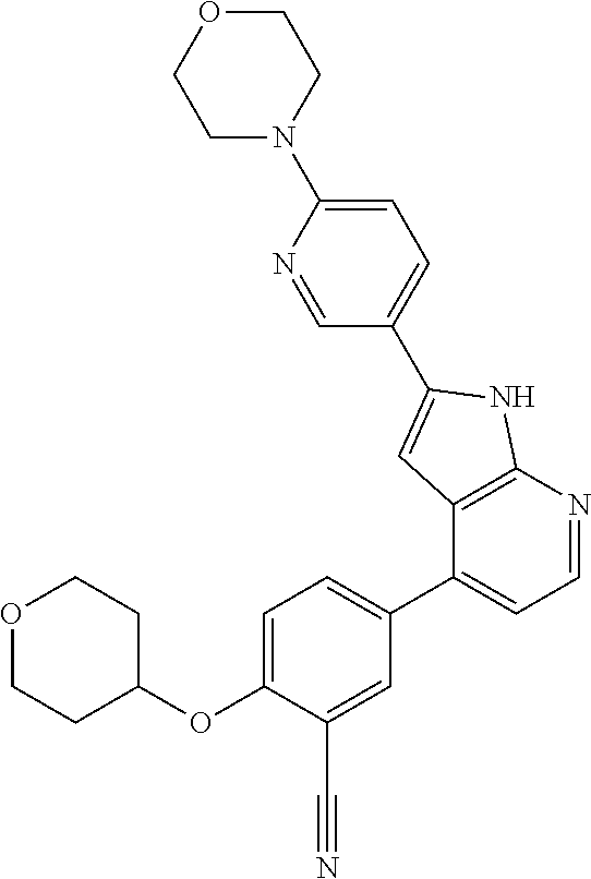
C1(OC2CCOCC2)=CC=C(C2=CC=NC3=C2C=C(C2=CC=C(N4CCOCC4)N=C2)N3)C=C1C#N
